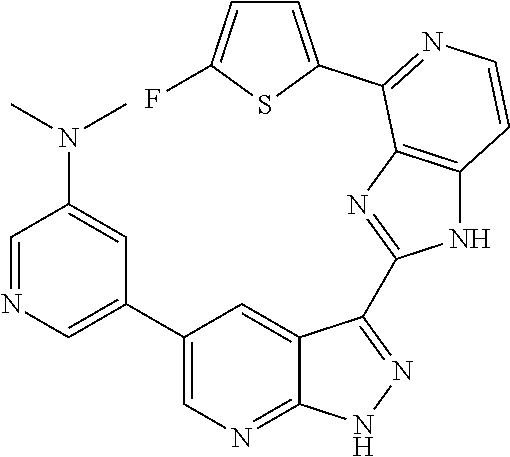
C1=NC=C(C2=CN=C3C(=C2)C(C2=NC4=C(N2)C=CN=C4C2=CC=C(F)S2)=NN3)C=C1N(C)C
